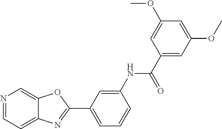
N1=CC=C2C(=C1)OC(C1=CC=CC(NC(C3=CC(OC)=CC(OC)=C3)=O)=C1)=N2
